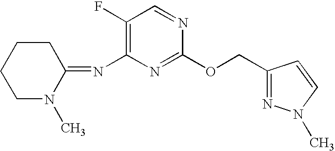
C1(F)=C(N=C2CCCCN2C)N=C(OCC2=NN(C)C=C2)N=C1
